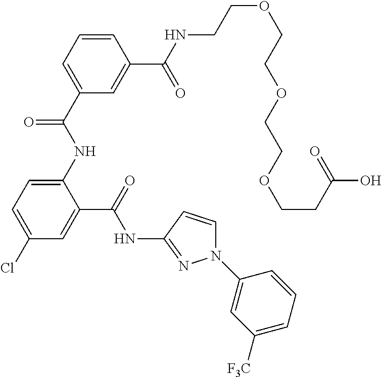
C1(NC(C2=CC=CC(C(NCCOCCOCCOCCC(O)=O)=O)=C2)=O)=CC=C(Cl)C=C1C(=O)NC1=NN(C2=CC([F3C])=CC=C2)C=C1
